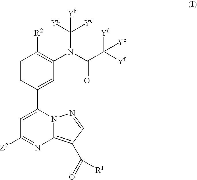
C1(C2=CC(N(C(=O)C([Ye])([Yf])[Yd])C([Yc])([Ya])[Yb])=C([R2])C=C2)=CC([Z2])=NC2=C(C(=O)[R1])C=NN12
